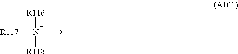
N([R116])([R118])([R117])C
